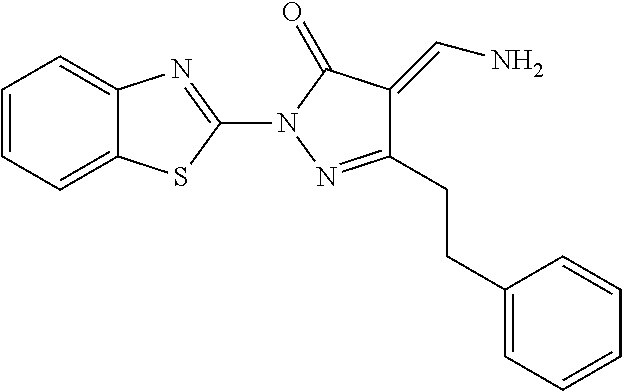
C12=CC=CC=C1SC(N1N=C(CCC3=CC=CC=C3)C(=CN)C1=O)=N2
